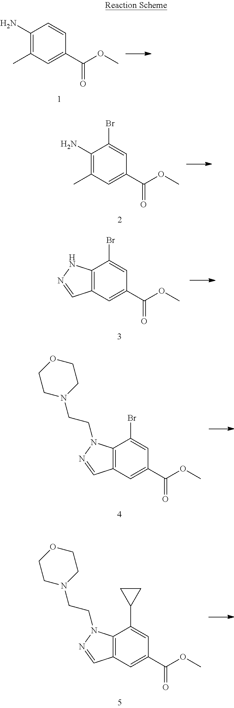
C1(N)=C(C)C=C(C(OC)=O)C=C1.C1(N)=C(C)C=C(C(OC)=O)C=C1Br.C12=C(C=C(C(OC)=O)C=C1Br)C=NN2.C12=C(C=C(C(OC)=O)C=C1Br)C=NN2CCN1CCOCC1.C12=C(C=C(C(OC)=O)C=C1C1CC1)C=NN2CCN1CCOCC1
